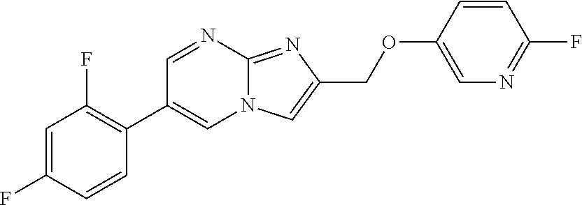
C1(F)=C(C2=CN3C(=NC(COC4=CN=C(F)C=C4)=C3)N=C2)C=CC(F)=C1
